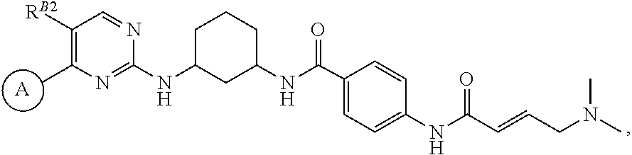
[A].C1([RB2])=C(C)N=C(NC2CCCC(NC(C3=CC=C(NC(C=CCN(C)C)=O)C=C3)=O)C2)N=C1
